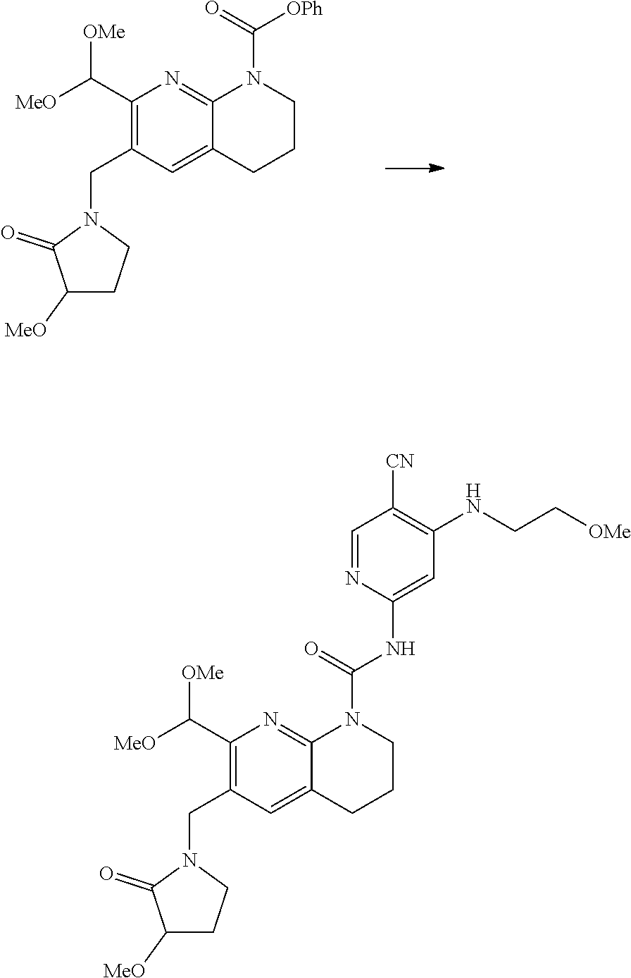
C1(C([OMe])[MeO])=C(CN2C(=O)C([MeO])CC2)C=C2C(=N1)N(C([OPh])=O)CCC2.C1(C([OMe])[MeO])=C(CN2C(=O)C([MeO])CC2)C=C2C(=N1)N(C(NC1=CC(NCC[OMe])=C([CN])C=N1)=O)CCC2
